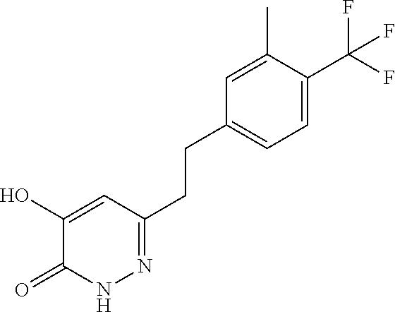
C1(O)=CC(CCC2=CC=C(C(F)(F)F)C(C)=C2)=NNC1=O
